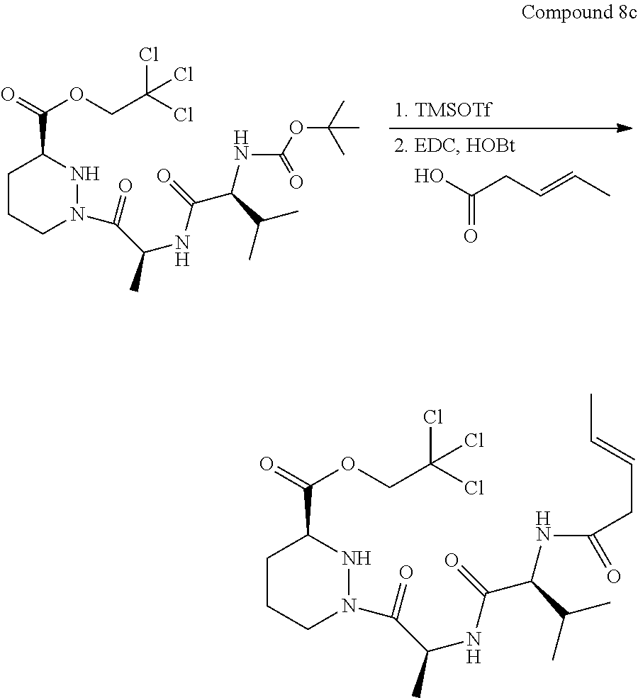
C(CC=CC)(O)=O.C1CCN(C(C(C)NC(=O)C(NC(OC(C)(C)C)=O)C(C)C)=O)NC1C(=O)OCC(Cl)(Cl)Cl.C1CCN(C(C(C)NC(=O)C(NC(=O)CC=CC)C(C)C)=O)NC1C(=O)OCC(Cl)(Cl)Cl
